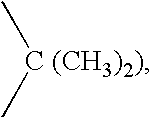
[C (CH3)2)](C)C
